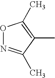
O1N=C(C)C(C)=C1C
